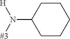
C1(N([#3])[H])CCCCC1
